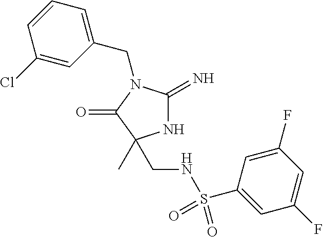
N1C(=N)N(CC2=CC=CC(Cl)=C2)C(=O)C1(C)CNS(C1=CC(F)=CC(F)=C1)(=O)=O
